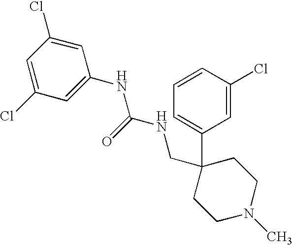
C1=C(Cl)C=CC=C1C1(CNC(NC2=CC(Cl)=CC(Cl)=C2)=O)CCN(C)CC1
